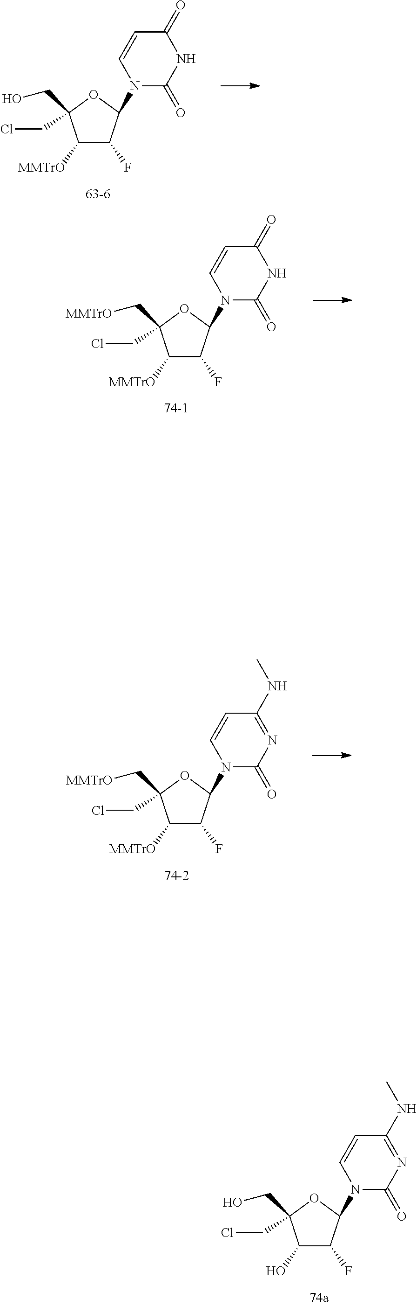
C1([MMTrO])C(F)C(N2C(=O)NC(=O)C=C2)OC1(CO)CCl.C1(O)C(F)C(N2C(=O)N=C(NC)C=C2)OC1(CO)CCl.C1([MMTrO])C(F)C(N2C(=O)NC(=O)C=C2)OC1(C[MMTrO])CCl.C1([MMTrO])C(F)C(N2C(=O)N=C(NC)C=C2)OC1(C[MMTrO])CCl
